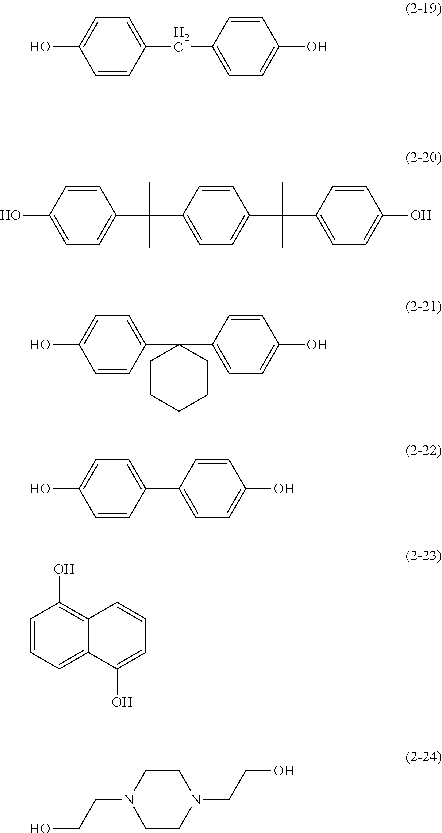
C(C1=CC=C(O)C=C1)C1=CC=C(O)C=C1.CC(C)(C1=CC=C(O)C=C1)C1=CC=C(C(C2=CC=C(O)C=C2)(C)C)C=C1.C1(C2=CC=C(O)C=C2)(C2=CC=C(O)C=C2)CCCCC1.C1(C2=CC=C(O)C=C2)=CC=C(O)C=C1.C1=CC=C2C(=C1O)C=CC=C2O.OCCN1CCN(CCO)CC1
